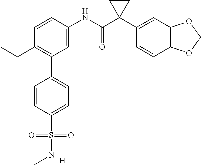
C1=C(NC(C2(C3=CC4=C(C=C3)OCO4)CC2)=O)C=CC(CC)=C1C1=CC=C(S(=O)(=O)NC)C=C1.[H]
